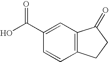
C1(C(O)=O)=CC2=C(C=C1)CCC2=O
